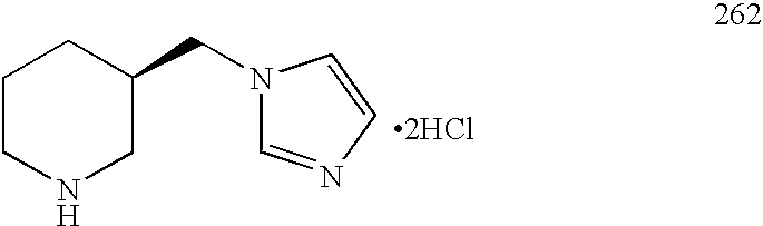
[2HCl].C1CNCC(CN2C=NC=C2)C1
